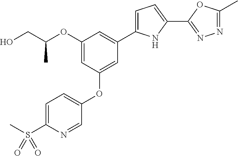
OCC(OC1=CC(OC2=CC=C(S(C)(=O)=O)N=C2)=CC(C2=CC=C(C3=NN=C(C)O3)N2)=C1)C
